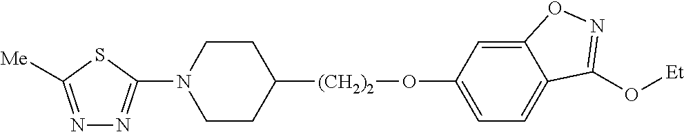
N1(C2=NN=C([Me])S2)CCC([(CH2)2]OC2=CC=C3C(=C2)ON=C3O[Et])CC1
